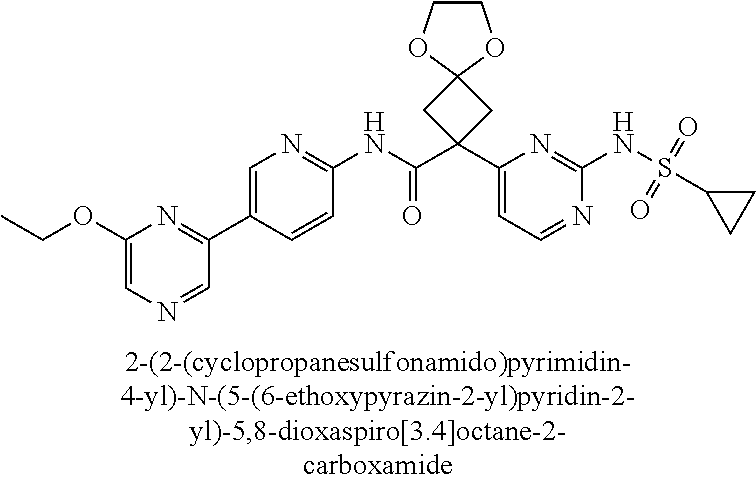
C1(NC(C2(C3=CC=NC(NS(=O)(=O)C4CC4)=N3)CC3(C2)OCCO3)=O)=NC=C(C2=NC(OCC)=CN=C2)C=C1
